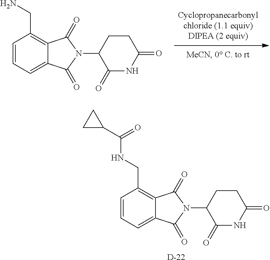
C1=CC=C2C(=C1CNC(=O)C1CC1)C(=O)N(C1C(=O)NC(=O)CC1)C2=O.[D].C1=CC=C2C(=C1CN)C(=O)N(C1C(=O)NC(=O)CC1)C2=O
